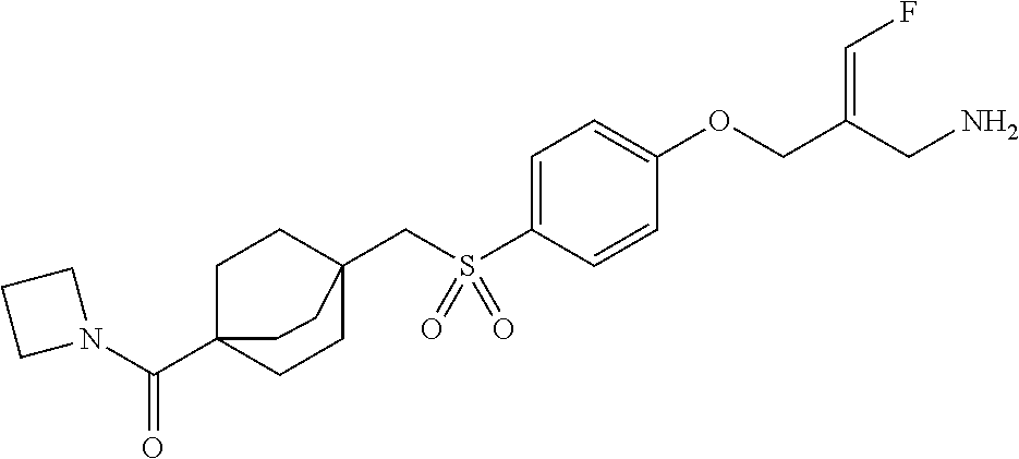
C1=C(S(CC23CCC(C(N4CCC4)=O)(CC2)CC3)(=O)=O)C=CC(OCC(CN)=CF)=C1
